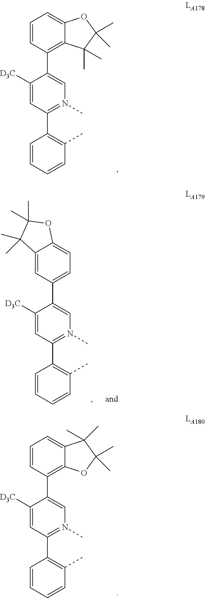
C1([D3C])=CC(C2=C(C)C=CC=C2)=N(C)C=C1C1=C2C(=CC=C1)OC(C)(C)C2(C)C.C1([D3C])=CC(C2=C(C)C=CC=C2)=N(C)C=C1C1=C2C(=CC=C1)C(C)(C)C(C)(C)O2.C1([D3C])=CC(C2=C(C)C=CC=C2)=N(C)C=C1C1=CC=C2C(=C1)C(C)(C)C(C)(C)O2
